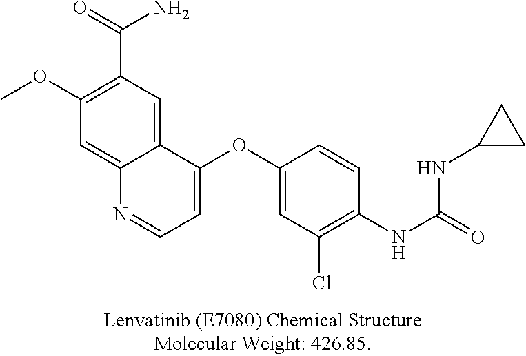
C12=CC(C(=O)N)=C(OC)C=C1N=CC=C2OC1=CC(Cl)=C(NC(=O)NC2CC2)C=C1
